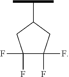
C1(F)(F)C(F)(F)CC(C(C)C)C1
